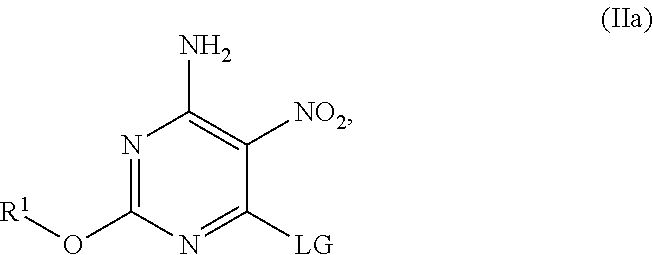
N1=C(O[R1])N=C([LG])C([NO2])=C1N
